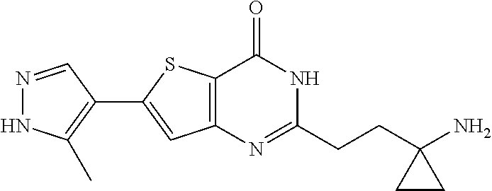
N1=CC(C2=CC3=C(S2)C(=O)NC(CCC2(N)CC2)=N3)=C(C)N1
